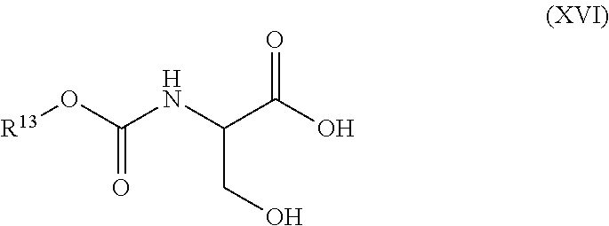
O=C(O)C(NC(O[R13])=O)CO
